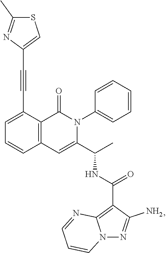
C1=C(C#CC2=CSC(C)=N2)C2=C(C=C1)C=C(C(C)NC(=O)C1=C3N(N=C1N)C=CC=N3)N(C1=CC=CC=C1)C2=O
